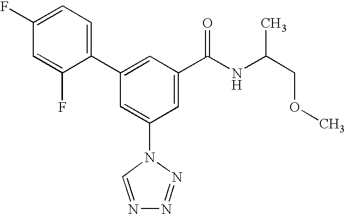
C1(C2=CC(C(NC(COC)C)=O)=CC(N3C=NN=N3)=C2)=CC=C(F)C=C1F
